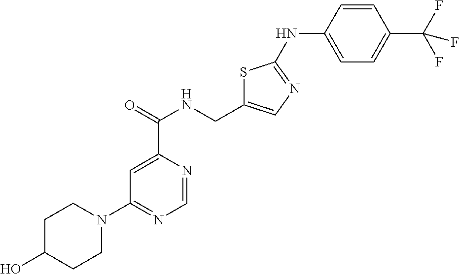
C1=C(C(NCC2=CN=C(NC3=CC=C(C(F)(F)F)C=C3)S2)=O)N=CN=C1N1CCC(O)CC1
